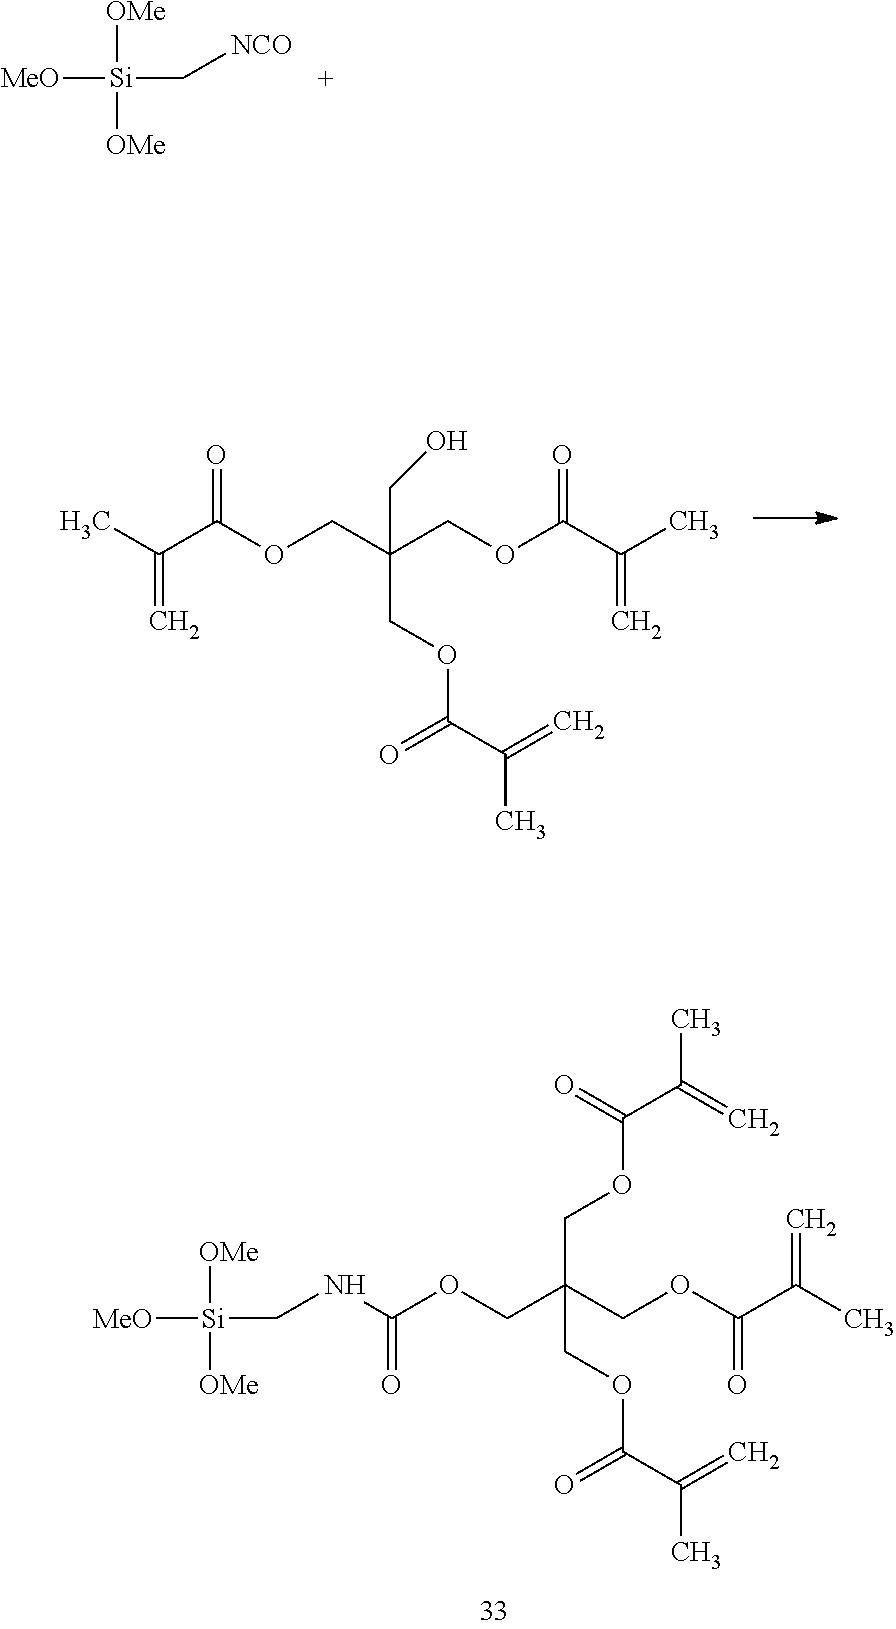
CC(C(OCC(COC(C(C)=C)=O)(COC(=O)C(=C)C)CO)=O)=C.[MeO][Si]([OMe])(CNC(OCC(COC(C(C)=C)=O)(COC(C(C)=C)=O)COC(C(C)=C)=O)=O)[OMe].[MeO][Si]([OMe])(C[NCO])[OMe]
